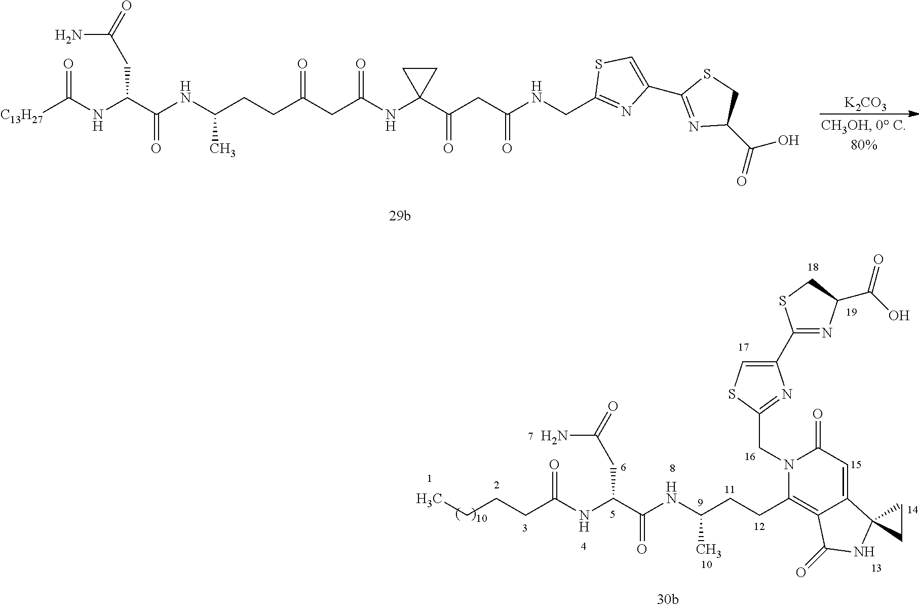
CCCCC(NC(C(NC(CCC1=C2C(=CC(=O)N1CC1=NC(C3=NC(C(=O)O)CS3)=CS1)C1(NC2=O)CC1)C)=O)CC(N)=O)=O.[C13H27]C(NC(C(NC(CCC(CC(=O)NC1(C(CC(NCC2=NC(C3=NC(C(O)=O)CS3)=CS2)=O)=O)CC1)=O)C)=O)CC(N)=O)=O.[K2CO3]
